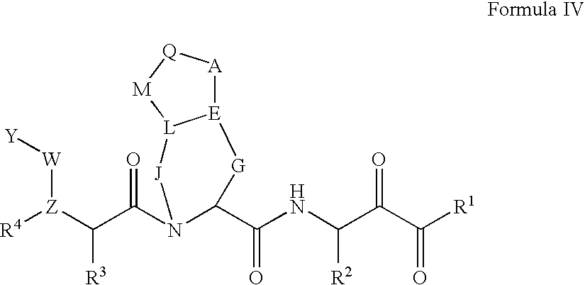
[W]([Z]([R4])C(C(N1C(C(NC(C(C([R1])=O)=O)[R2])=O)[G][E]2[A][Q][M][L]2[J]1)=O)[R3])[Y]
